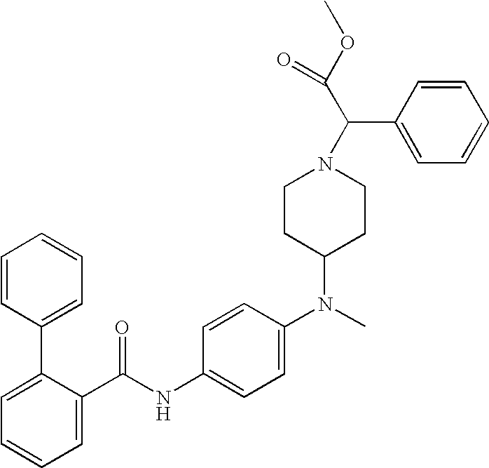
C1=C(C(NC2=CC=C(N(C3CCN(C(C(OC)=O)C4=CC=CC=C4)CC3)C)C=C2)=O)C(C2=CC=CC=C2)=CC=C1
